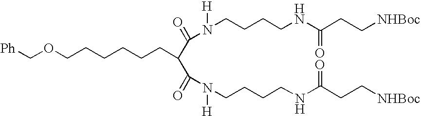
[Ph]COCCCCCCC(C(=O)N(CCCCNC(CC[NHBoc])=O)[H])C(=O)N(CCCCNC(CC[NHBoc])=O)[H]
